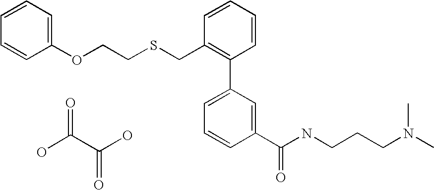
C1(OCCSCC2=C(C3=CC=CC(C(NCCCN(C)C)=O)=C3)C=CC=C2)=CC=CC=C1.OC(C(O)=O)=O
